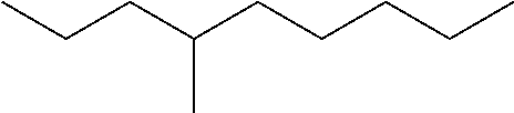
CCCC(CCCCC)C
